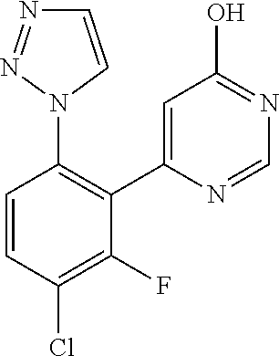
C1=CC(Cl)=C(F)C(C2=CC(O)=NC=N2)=C1N1C=CN=N1
